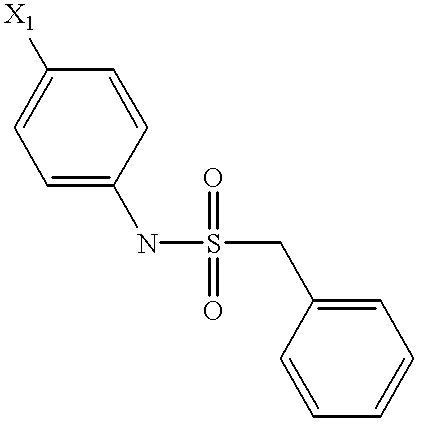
C1([X1])=CC=C(NS(=O)(=O)CC2=CC=CC=C2)C=C1
